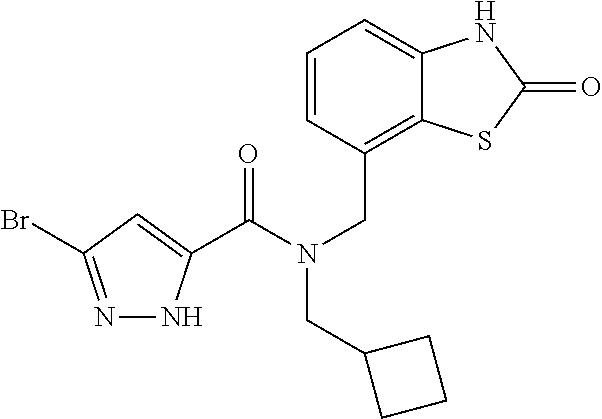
N1=C(Br)C=C(C(N(CC2=C3C(=CC=C2)NC(=O)S3)CC2CCC2)=O)N1
